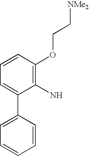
C1(N)=C(OCC[NMe2])C=CC=C1C1=CC=CC=C1
